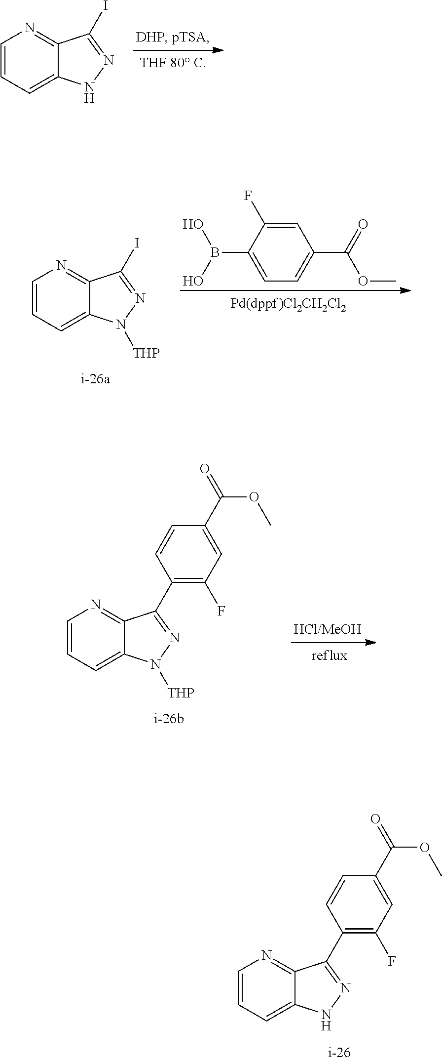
C1=CC=C2C(=N1)C(I)=NN2[THP].C1=C(F)C(B(O)O)=CC=C1C(=O)OC.C1=CC=C2C(=N1)C(C1=C(F)C=C(C(=O)OC)C=C1)=NN2[THP].C1=CC=C2C(=N1)C(C1=C(F)C=C(C(=O)OC)C=C1)=NN2.C1=CC=C2C(=N1)C(I)=NN2
